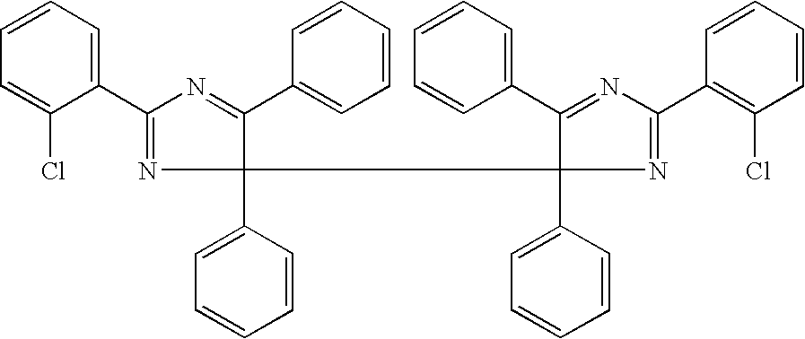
C1(C2=NC(C3=CC=CC=C3)(C3(C4=CC=CC=C4)N=C(C4=C(Cl)C=CC=C4)N=C3C3=CC=CC=C3)C(C3=CC=CC=C3)=N2)=CC=CC=C1Cl
